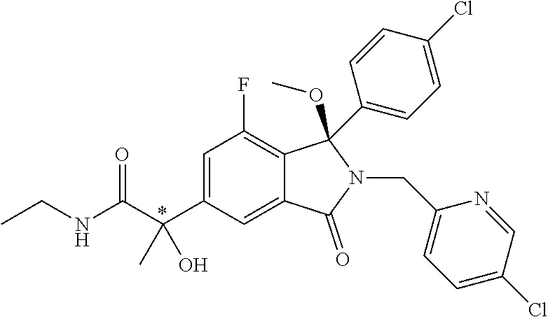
*.C(O)(C)(C1=CC(F)=C2C(=C1)C(=O)N(CC1=CC=C(Cl)C=N1)C2(C1=CC=C(Cl)C=C1)OC)C(NCC)=O
